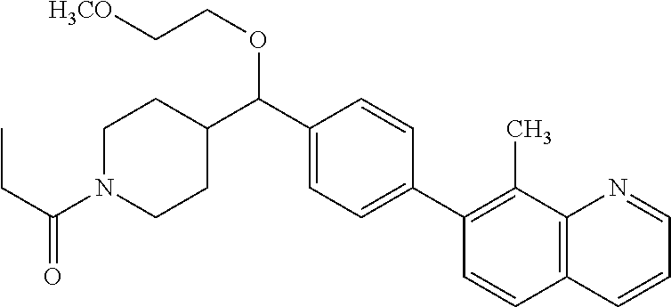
C1=C(C2=C(C)C3=C(C=C2)C=CC=N3)C=CC(C(C2CCN(C(=O)CC)CC2)OCC[H3CO])=C1
